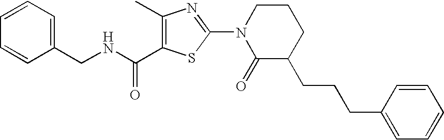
C1(C)=C(C(NCC2=CC=CC=C2)=O)SC(N2C(=O)C(CCCC3=CC=CC=C3)CCC2)=N1
